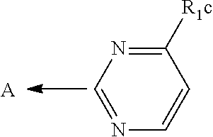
C1=NC=CC([R1c])=N1.[A]
